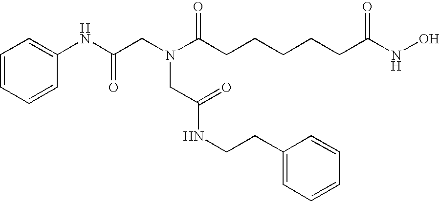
C1=CC=CC(NC(CN(C(CCCCCC(NO)=O)=O)CC(NCCC2=CC=CC=C2)=O)=O)=C1
